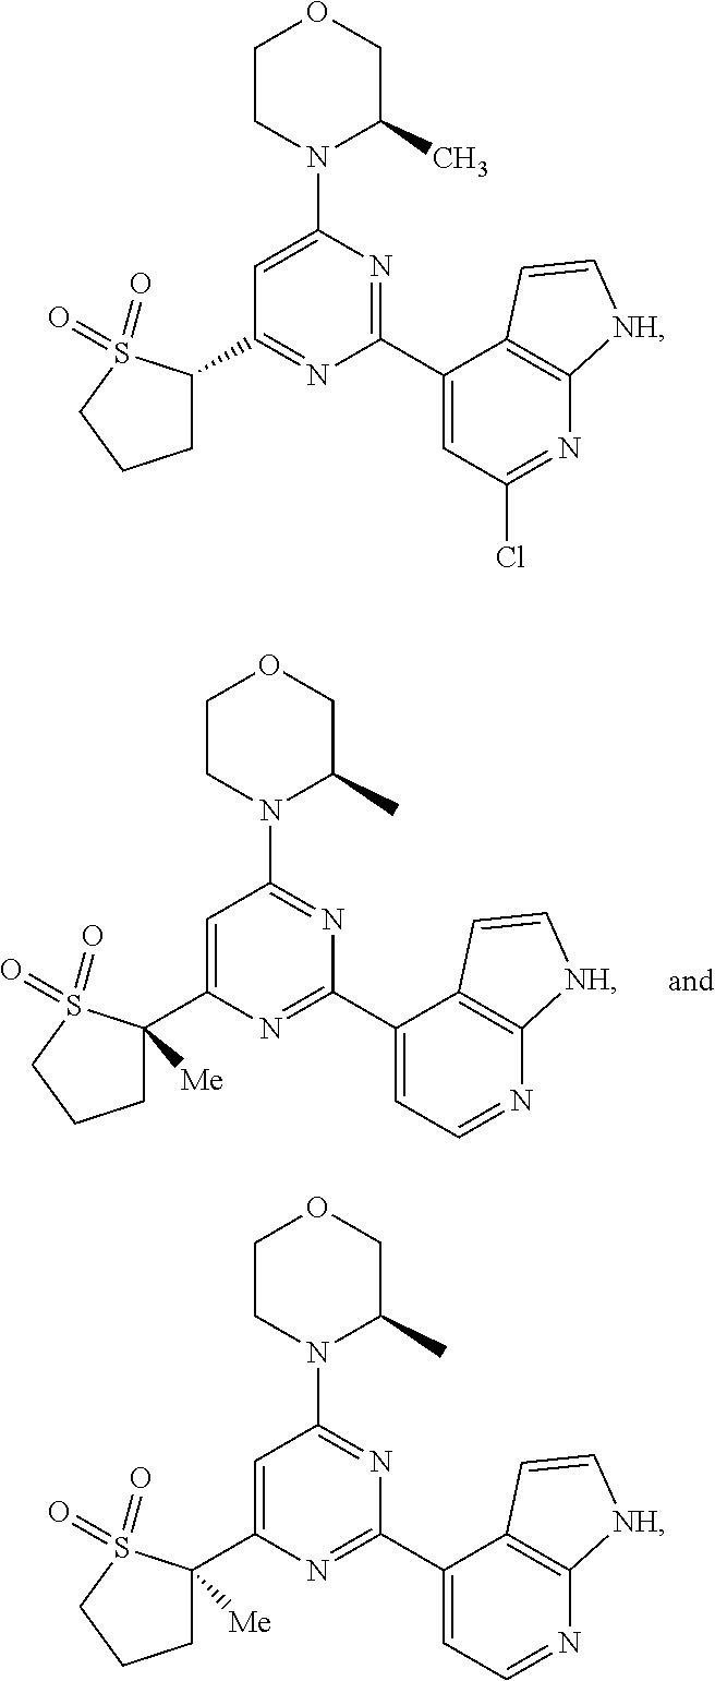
C1(C2([Me])CCCS2(=O)=O)=CC(N2C(C)COCC2)=NC(C2=CC=NC3=C2C=C[NH]3)=N1.C1(C2CCCS2(=O)=O)=NC(C2=CC(Cl)=NC3=C2C=C[NH]3)=NC(N2C(C)COCC2)=C1.C1(C2([Me])CCCS2(=O)=O)=CC(N2C(C)COCC2)=NC(C2=CC=NC3=C2C=C[NH]3)=N1
